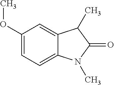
C1(OC)=CC=C2C(=C1)C(C)C(=O)N2C
